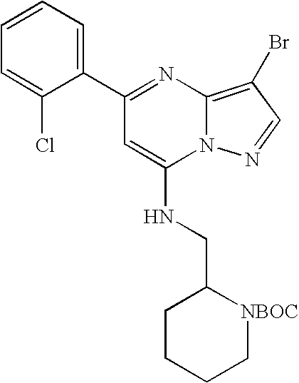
C1(C2=NC3=C(Br)C=NN3C(NCC3CCCC[NBOC]3)=C2)=CC=CC=C1Cl
